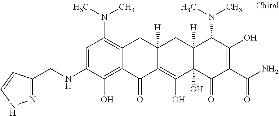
C12([H])C(O)(C(=O)C(C(N)=O)=C(O)C1N(C)C)C(O)=C1C([H])(C2)CC2=C(N(C)C)C=C(NCC3=NNC=C3)C(O)=C2C1=O
